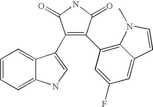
C1=CC=C2C(=C1)C(C1=C(C3=C4C(=CC(F)=C3)C=CN4C)C(=O)NC1=O)=CN2
